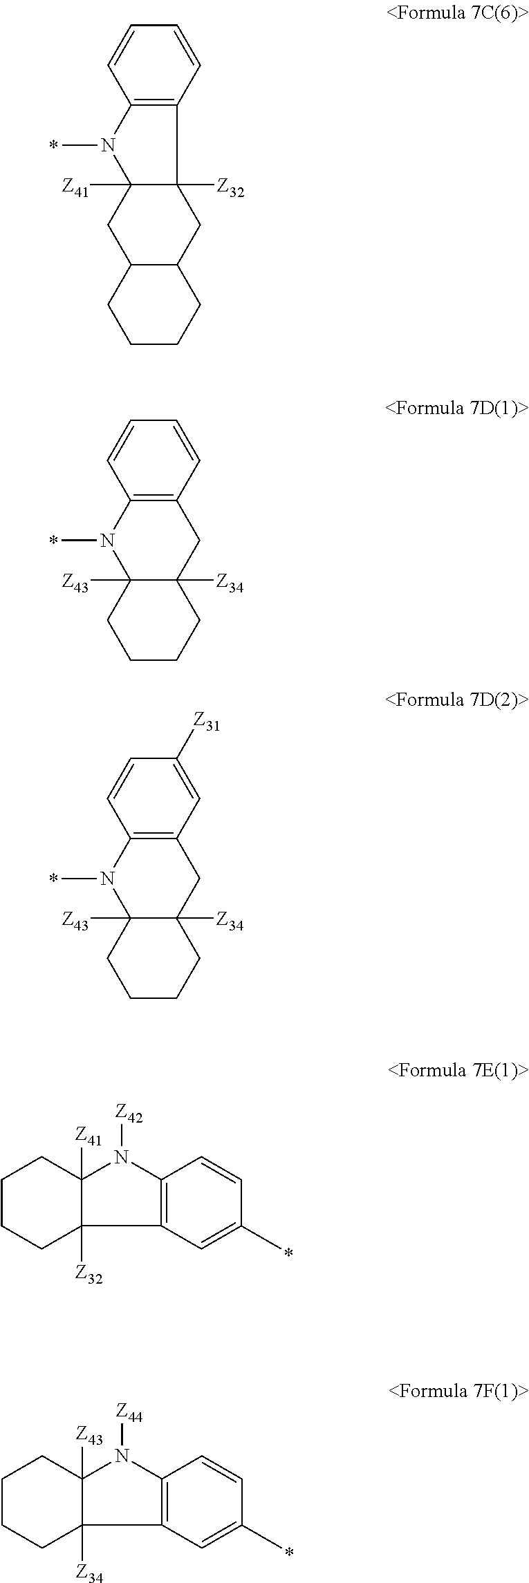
C12=C(C=CC=C1)C1([Z32])C([Z41])(N2C)CC2C(C1)CCCC2.C12=C(C=CC=C1)CC1([Z34])C([Z43])(N2C)CCCC1.C12=C(C=C([Z31])C=C1)CC1([Z34])C([Z43])(N2C)CCCC1.C12=C(C=C(C)C=C1)C1([Z32])C([Z41])(N2[Z42])CCCC1.C12=C(C=C(C)C=C1)C1([Z34])C([Z43])(N2[Z44])CCCC1
